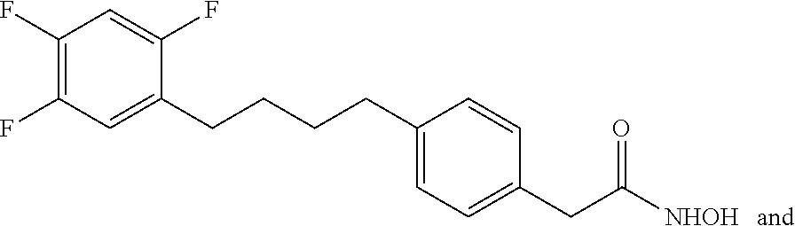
C(C1=CC(F)=C(F)C=C1F)CCCC1=CC=C(CC([NHOH])=O)C=C1
